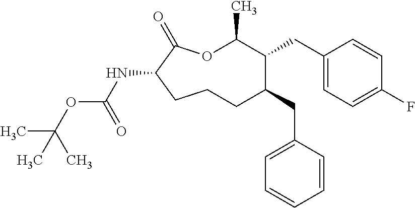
O1C(C)C(CC2=CC=C(F)C=C2)C(CC2=CC=CC=C2)CCCC(NC(OC(C)(C)C)=O)C1=O
